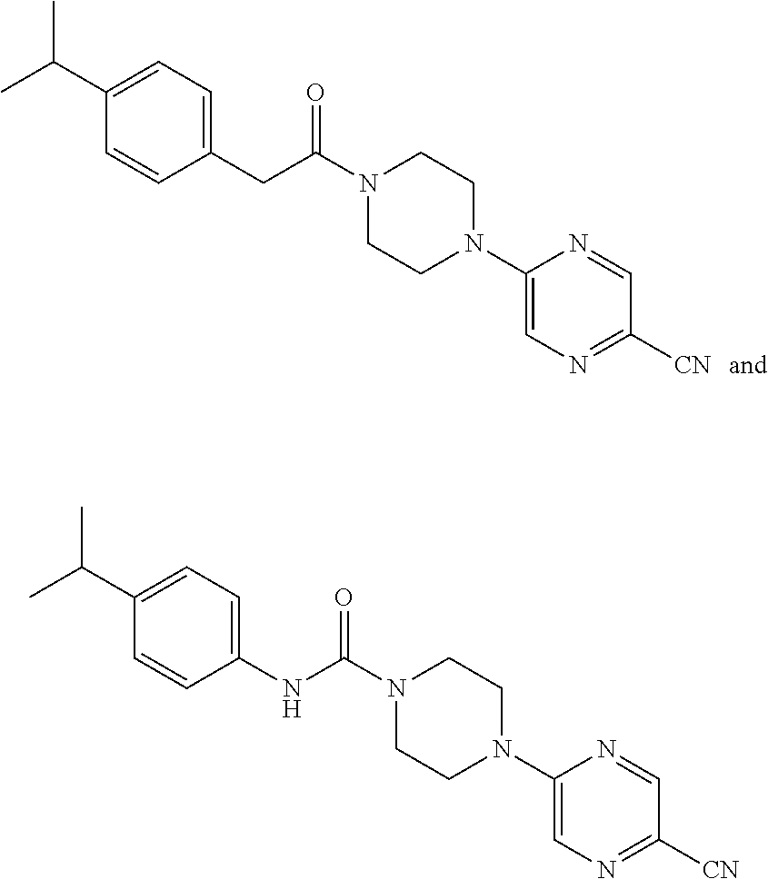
C1=C(N2CCN(C(CC3=CC=C(C(C)C)C=C3)=O)CC2)N=CC([CN])=N1.C1=C(N2CCN(C(NC3=CC=C(C(C)C)C=C3)=O)CC2)N=CC([CN])=N1
